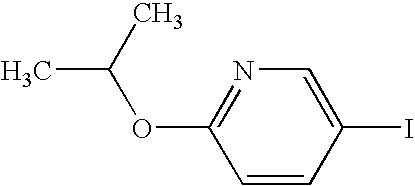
CC(C)OC1=NC=C(I)C=C1
